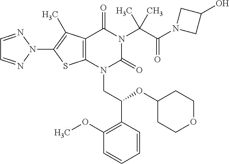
C12=C(C(C)=C(N3N=CC=N3)S1)C(=O)N(C(C(N1CC(O)C1)=O)(C)C)C(=O)N2CC(C1=C(OC)C=CC=C1)OC1CCOCC1
